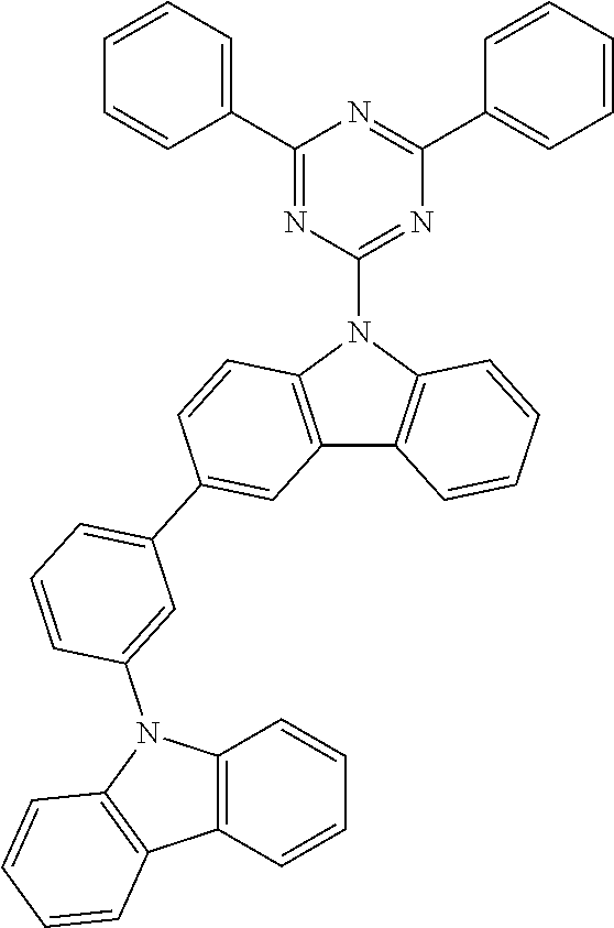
C12=C(C=CC(C3=CC=CC(N4C5=C(C6=C4C=CC=C6)C=CC=C5)=C3)=C1)N(C1=NC(C3=CC=CC=C3)=NC(C3=CC=CC=C3)=N1)C1=C2C=CC=C1
